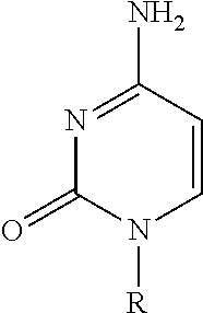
N1=C(N)C=CN([R])C1=O
